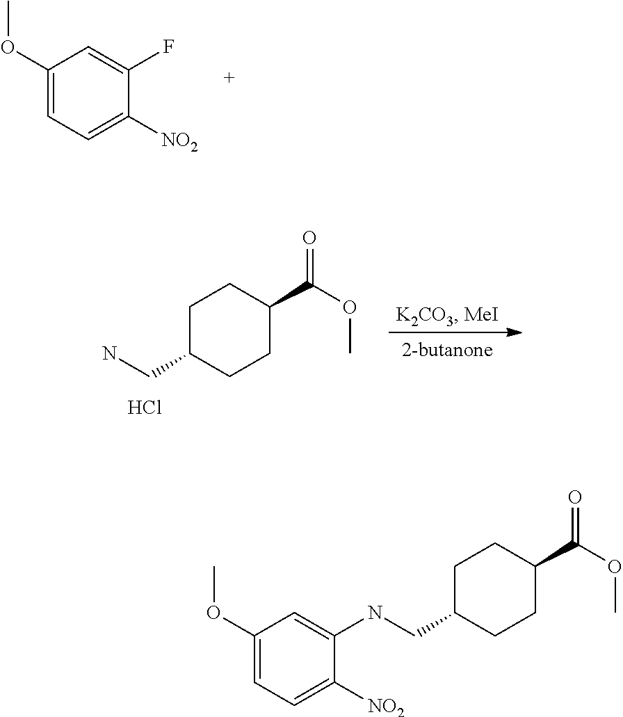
C1(OC)=CC=C([NO2])C(F)=C1.C1C(CN)CCC(C(OC)=O)C1.Cl.C1C(CNC2=CC(OC)=CC=C2[NO2])CCC(C(OC)=O)C1
